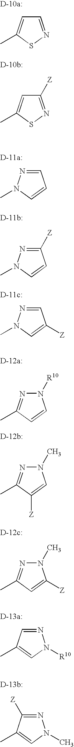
C1([Z])=NSC(C)=C1.C1=NSC(C)=C1.C1([Z])=NN(C)C=C1.C1=NN(C)C=C1.C1=NN(C)C=C1[Z].N1([R10])N=C(C)C=C1.N1(C)N=C(C)C([Z])=C1.N1(C)N=C(C)C=C1[Z].N1=C([Z])C(C)=CN1C.N1=CC(C)=CN1[R10]
